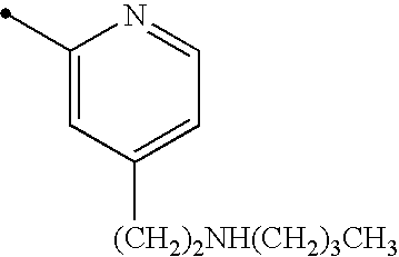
C1(C)=CC([(CH2)2NH(CH2)3CH3])=CC=N1
